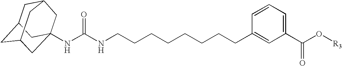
C1C2CC3CC(NC(NCCCCCCCCC4=CC(C(O[R3])=O)=CC=C4)=O)(CC1C3)C2
